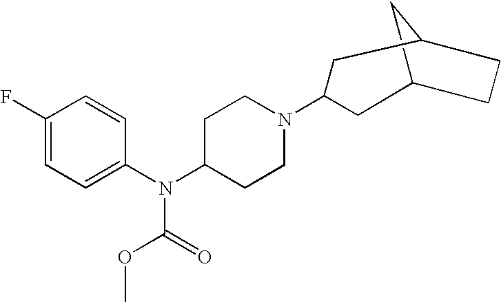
C12CC(CC1)CC(N1CCC(N(C3=CC=C(F)C=C3)C(=O)OC)CC1)C2
